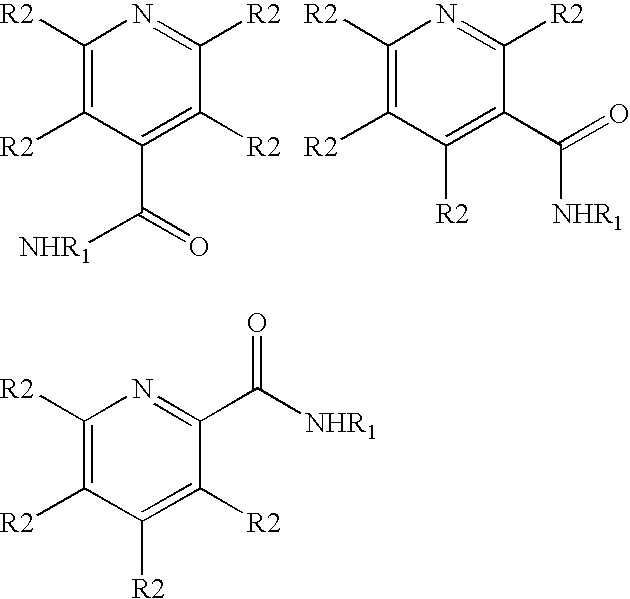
C1([R2])=C([R2])C(C(=O)[NHR1])=C([R2])C([R2])=N1.C1([R2])=C([R2])C([R2])=C(C(=O)[NHR1])C([R2])=N1.C1([R2])=C([R2])C([R2])=C([R2])C(C([NHR1])=O)=N1
